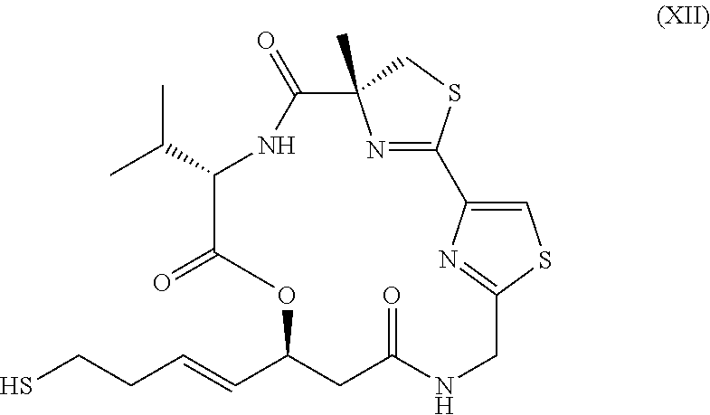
C(C=CC1CC(=O)NCC2=NC(=CS2)C2=NC(C)(CS2)C(=O)NC(C(C)C)C(=O)O1)CS
